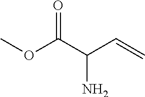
O(C(C(C=C)N)=O)C
